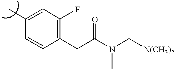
C1(C)=CC(F)=C(CC(N(C[N(CH3)2])C)=O)C=C1
